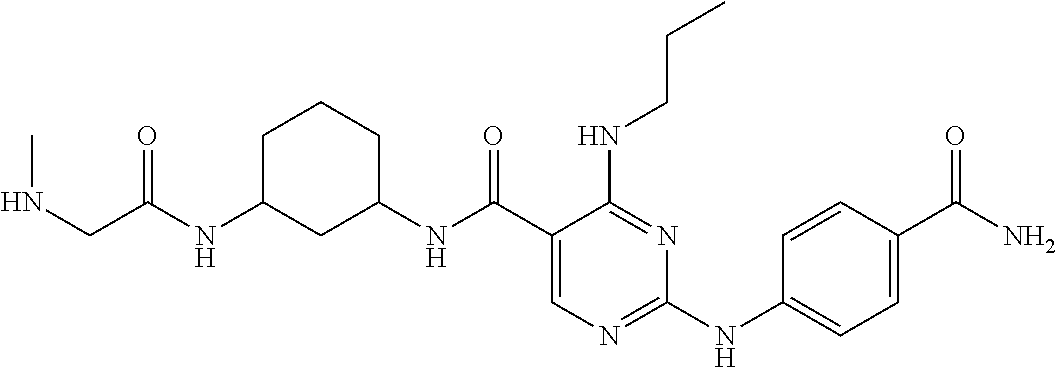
C1(NC(C2=CN=C(NC3=CC=C(C(N)=O)C=C3)N=C2NCCC)=O)CCCC(NC(CNC)=O)C1
